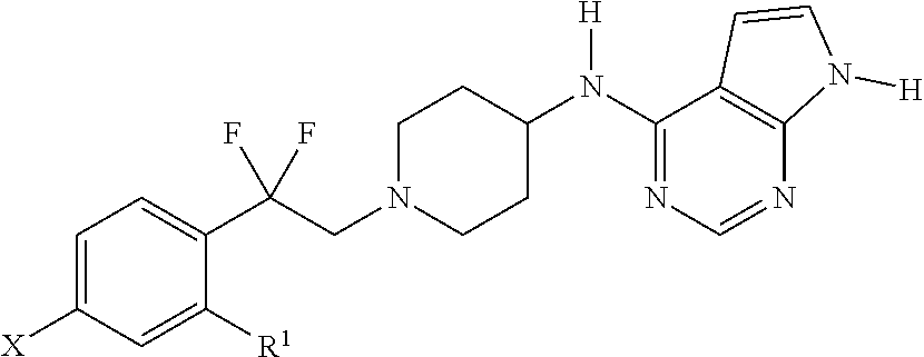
C1=C([X])C=C([R1])C(C(CN2CCC(N(C3=NC=NC4=C3C=CN4[H])[H])CC2)(F)F)=C1
